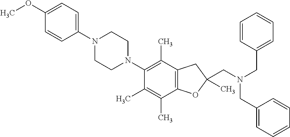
C1(OC)=CC=C(N2CCN(C3=C(C)C4=C(C(C)=C3C)OC(CN(CC3=CC=CC=C3)CC3=CC=CC=C3)(C)C4)CC2)C=C1
